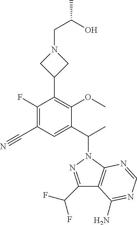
C1(C2=C(OC)C(C(C)N3N=C(C(F)F)C4=C3N=CN=C4N)=CC(C#N)=C2F)CN(CC(C)O)C1
